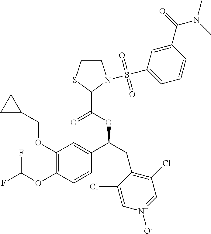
C1(OCC2CC2)=C(OC(F)F)C=CC(C(CC2=C(Cl)C=[N+]([O-])C=C2Cl)OC(=O)C2N(S(C3=CC=CC(C(=O)N(C)C)=C3)(=O)=O)CCS2)=C1
